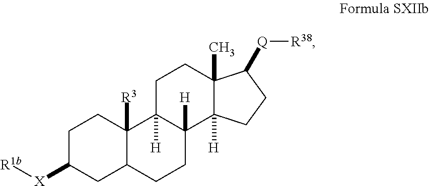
C1C([X][R1b])CC2C([R3])(C1)C1([H])C([H])(CC2)C2([H])C(C)(CC1)C([Q][R38])CC2
